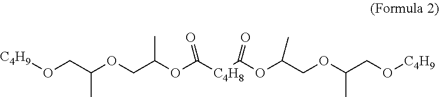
O(CC(OCC(OC([C4H8]C(OC(COC(CO[C4H9])C)C)=O)=O)C)C)[C4H9]
